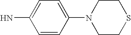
NC1=CC=C(N2CCSCC2)C=C1
